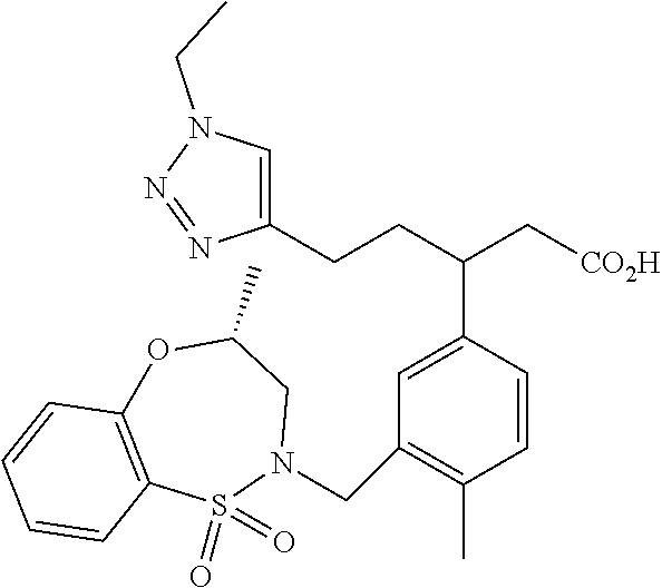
C1(CCC(C[CO2H])C2=CC(CN3CC(C)OC4=C(S3(=O)=O)C=CC=C4)=C(C)C=C2)=CN(CC)N=N1
